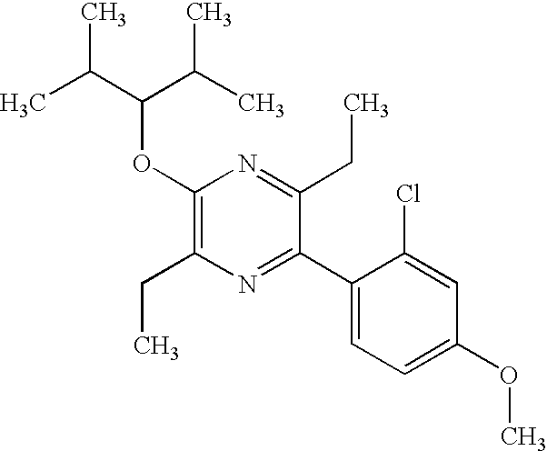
C1(OC(C(C)C)C(C)C)=C(CC)N=C(C2=CC=C(OC)C=C2Cl)C(CC)=N1
